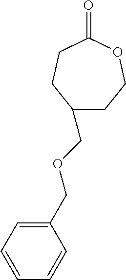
C1COC(=O)CCC1COCC1=CC=CC=C1
